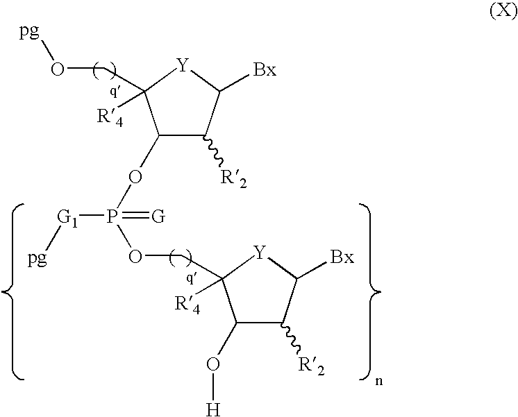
C1([R2])C(OP(OCC2([R4])C(O[H])C([R2])C([Bx])[Y]2)([G1][pg])=[G])C(CO[pg])([R4])[Y]C1[Bx]
